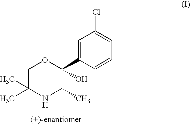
C1=C(C2(O)OCC(C)(C)NC2C)C=CC=C1Cl
